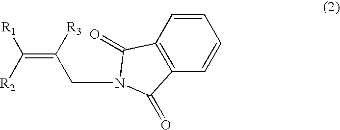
C1=CC2=C(C=C1)C(=O)N(CC(=C([R1])[R2])[R3])C2=O
